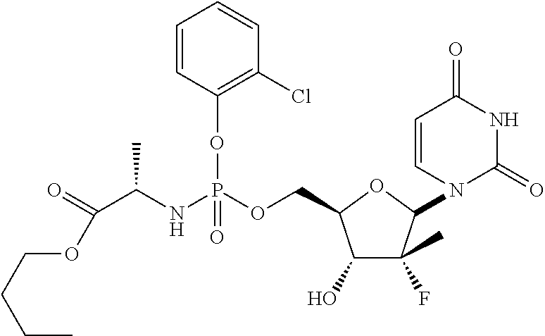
C(C(NP(OCC1C(O)C(C)(F)C(N2C(=O)NC(=O)C=C2)O1)(=O)OC1=C(Cl)C=CC=C1)C)(OCCCC)=O
